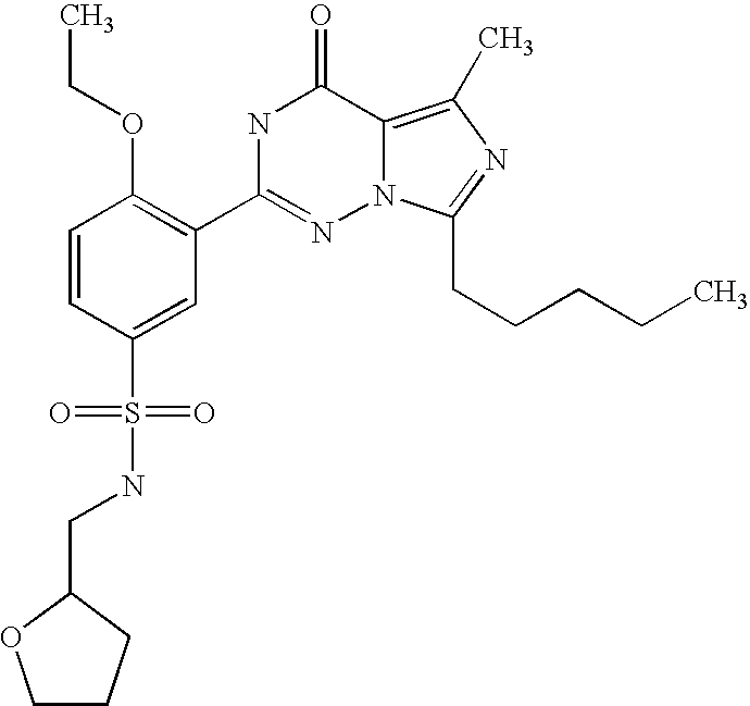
C1=CC(S(NCC2OCCC2)(=O)=O)=CC(C2=NN3C(=C(C)N=C3CCCCC)C(=O)N2)=C1OCC
